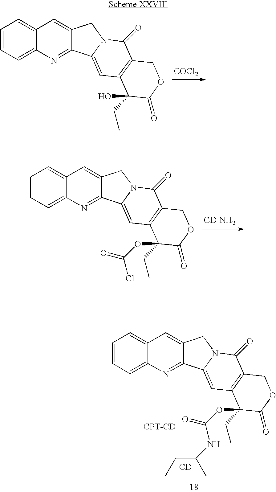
[COCl2].C1=CC=C2C(=C1)C=C1C(=N2)C2=CC3=C(C(=O)N2C1)COC(=O)C3(CC)O.[CD-NH2].C1=CC=C2C(=C1)C=C1C(=N2)C2=CC3=C(C(=O)N2C1)COC(=O)C3(CC)OC(Cl)=O.C1=CC=C2C(=C1)C=C1C(=N2)C2=CC3=C(C(=O)N2C1)COC(=O)C3(CC)OC(NC1CCC1)=O.[CD].[CPT-CD]
